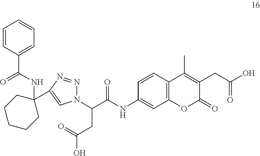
C1=CC2=C(C=C1NC(C(CC(O)=O)N1N=NC(C3(NC(C4=CC=CC=C4)=O)CCCCC3)=C1)=O)OC(=O)C(CC(O)=O)=C2C
